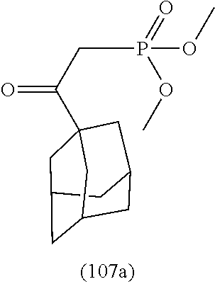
C(P(=O)(OC)OC)C(=O)C12CC3CC(CC(C1)C3)C2
